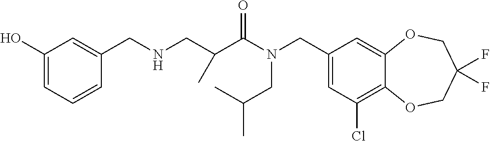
C1(CN(CC(C)C)C(=O)C(C)CNCC2=CC(O)=CC=C2)=CC(Cl)=C2C(=C1)OCC(F)(F)CO2
